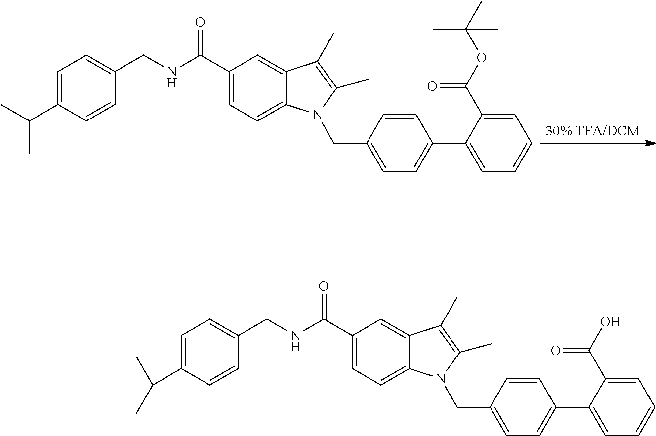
C1=C(C(C)C)C=CC(CNC(C2=CC=C3C(=C2)C(C)=C(C)N3CC2=CC=C(C3=CC=CC=C3C(OC(C)(C)C)=O)C=C2)=O)=C1.C1=C(C(C)C)C=CC(CNC(C2=CC=C3C(=C2)C(C)=C(C)N3CC2=CC=C(C3=CC=CC=C3C(O)=O)C=C2)=O)=C1
